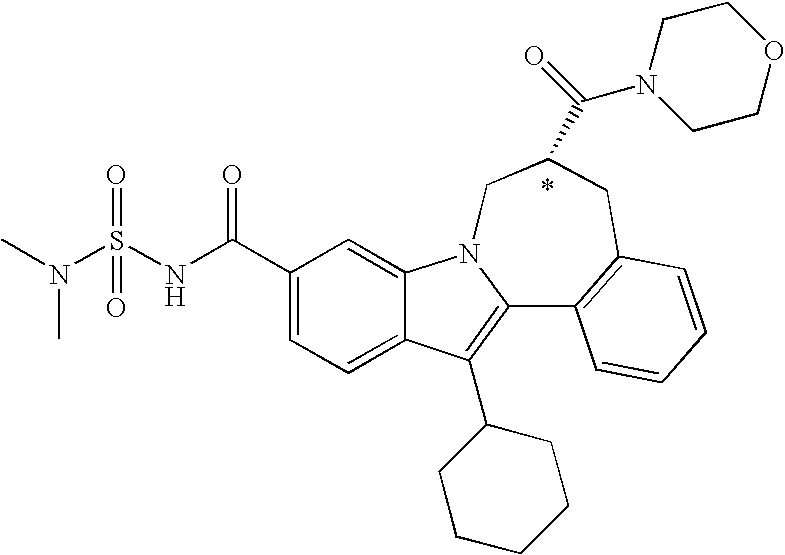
C12=CC=C(C(NS(N(C)C)(=O)=O)=O)C=C1N1C(=C2C2CCCCC2)C2=C(CC(C(N3CCOCC3)=O)C1)C=CC=C2
